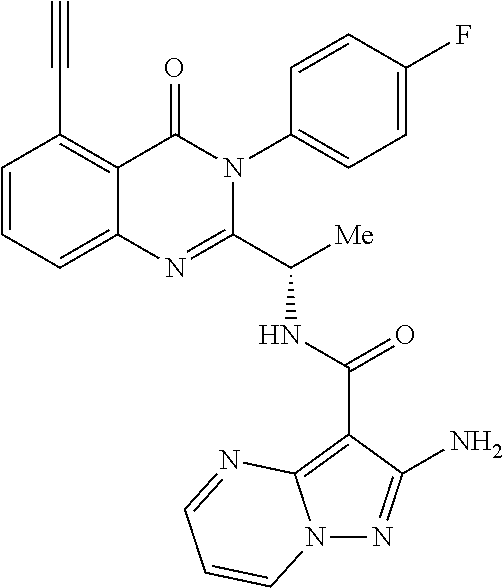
N12N=C(N)C(C(NC(C3=NC4=CC=CC(C#C)=C4C(=O)N3C3=CC=C(F)C=C3)[Me])=O)=C1N=CC=C2
